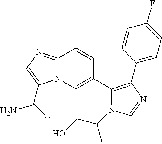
C12=NC=C(C(=O)N)N1C=C(C1=C(C3=CC=C(F)C=C3)N=CN1C(C)CO)C=C2
